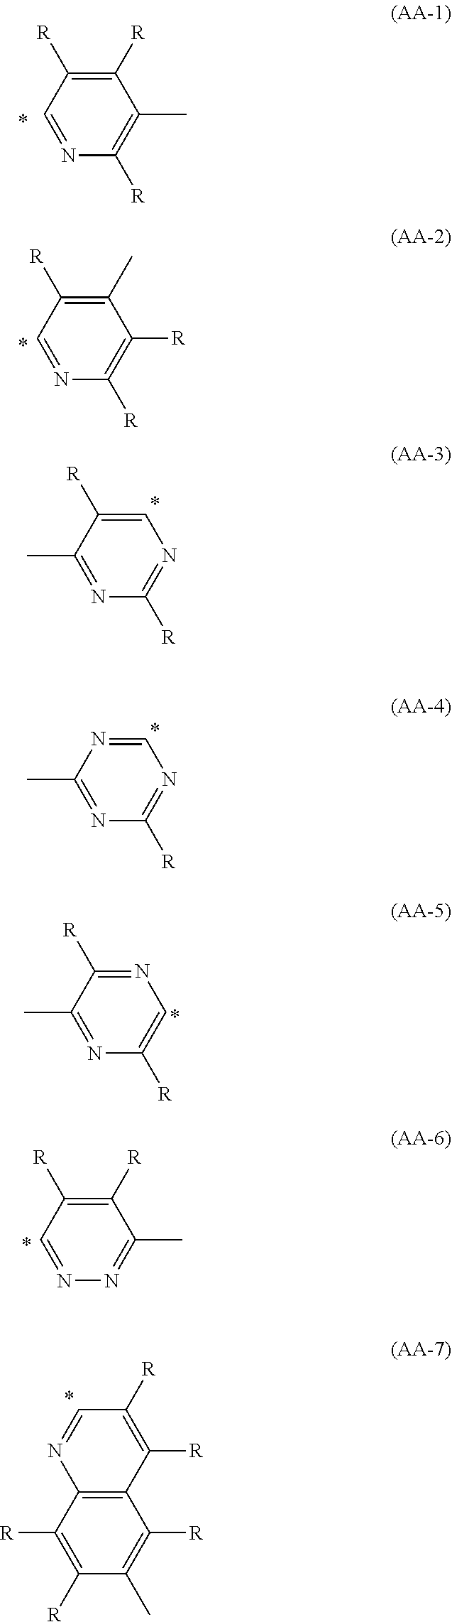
C1=NC([R])=C(C)C([R])=C1[R].C1=NC([R])=C([R])C(C)=C1[R].C1(C)=NC([R])=NC=C1[R].C1(C)=NC([R])=NC=N1.C1(C)=NC([R])=CN=C1[R].C1=NN=C(C)C([R])=C1[R].C1([R])=C([R])C(C)=C([R])C2=C1N=CC([R])=C2[R]
